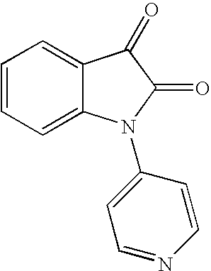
C1=CC=C2C(=C1)C(=O)C(=O)N2C1=CC=NC=C1
